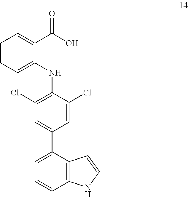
C1=CC=C(NC2=C(Cl)C=C(C3=CC=CC4=C3C=CN4)C=C2Cl)C(C(O)=O)=C1
